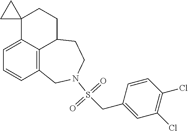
C1=C2C3=C(C=C1)CN(S(CC1=CC(Cl)=C(Cl)C=C1)(=O)=O)CCC3CCC21CC1
